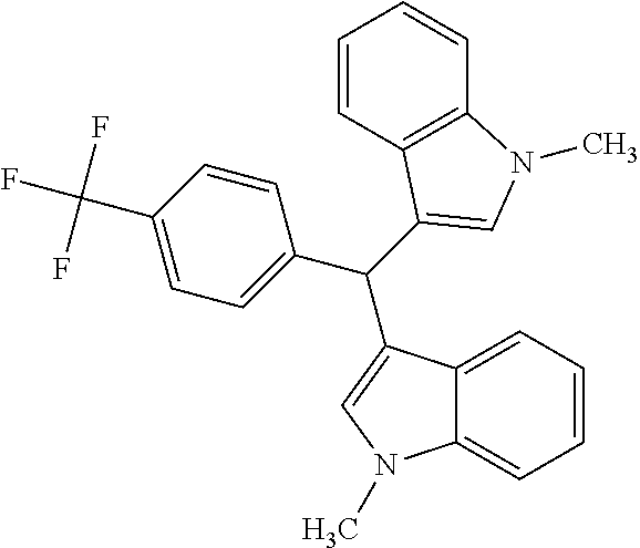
C1=C(C(F)(F)F)C=CC(C(C2=CN(C)C3=CC=CC=C32)C2=CN(C)C3=C2C=CC=C3)=C1
